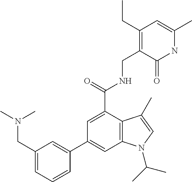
C1(C2=CC3=C(C(C(=O)NCC4=C(CC)C=C(C)NC4=O)=C2)C(C)=CN3C(C)C)=CC(CN(C)C)=CC=C1
